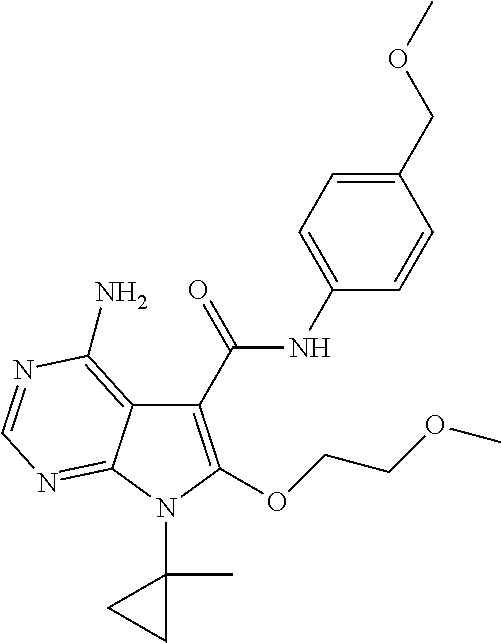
C1(C(=O)NC2=CC=C(COC)C=C2)=C(OCCOC)N(C2(C)CC2)C2=NC=NC(N)=C12
